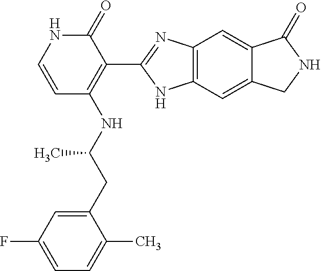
C1=C(CC(NC2=C(C3=NC4=C(N3)C=C3C(=C4)C(=O)NC3)C(=O)NC=C2)C)C(C)=CC=C1F
